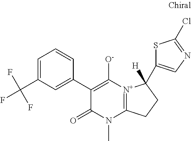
C1(C2=CC(C(F)(F)F)=CC=C2)=C([O-])[N+]2=C(N(C)C1=O)CCC2([H])C1=CN=C(Cl)S1
